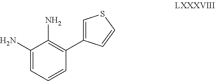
C1(N)=CC=CC(C2=CSC=C2)=C1N
